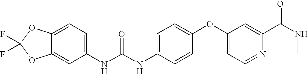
C12=CC(NC(NC3=CC=C(OC4=CC=NC(C(NC)=O)=C4)C=C3)=O)=CC=C1OC(F)(F)O2
